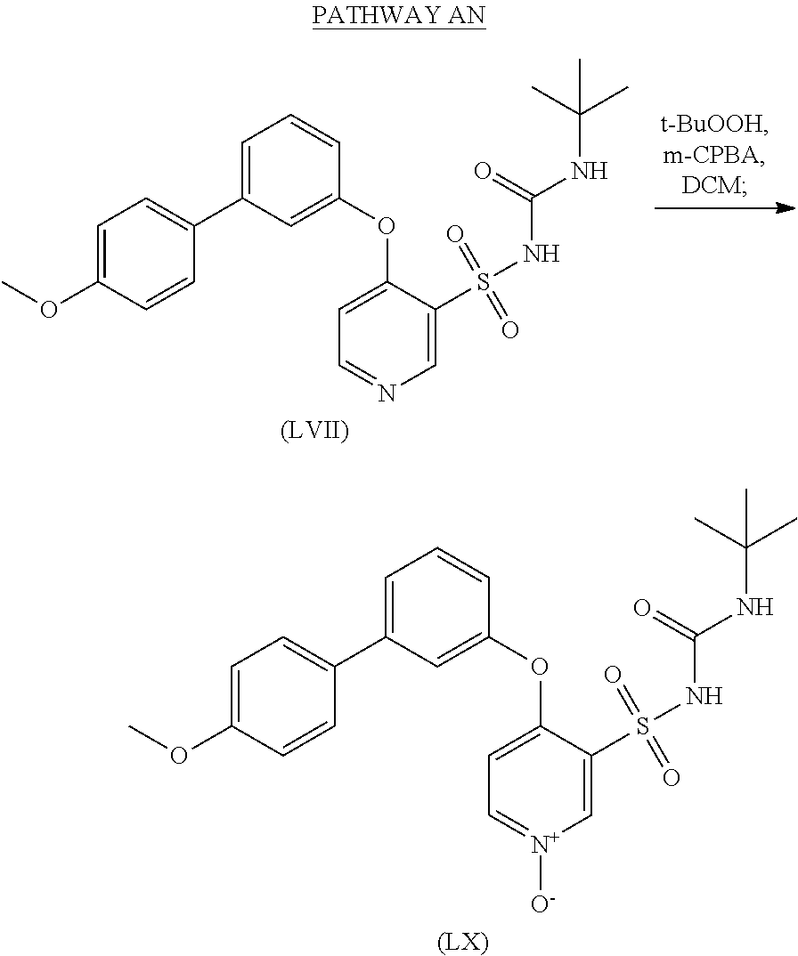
C1=C(OC2=CC(C3=CC=C(OC)C=C3)=CC=C2)C(S(=O)(=O)NC(NC(C)(C)C)=O)=C[N+]([O-])=C1.[(LX)].C1=C(OC2=CC(C3=CC=C(OC)C=C3)=CC=C2)C(S(=O)(=O)NC(NC(C)(C)C)=O)=CN=C1.[(LVII)]
